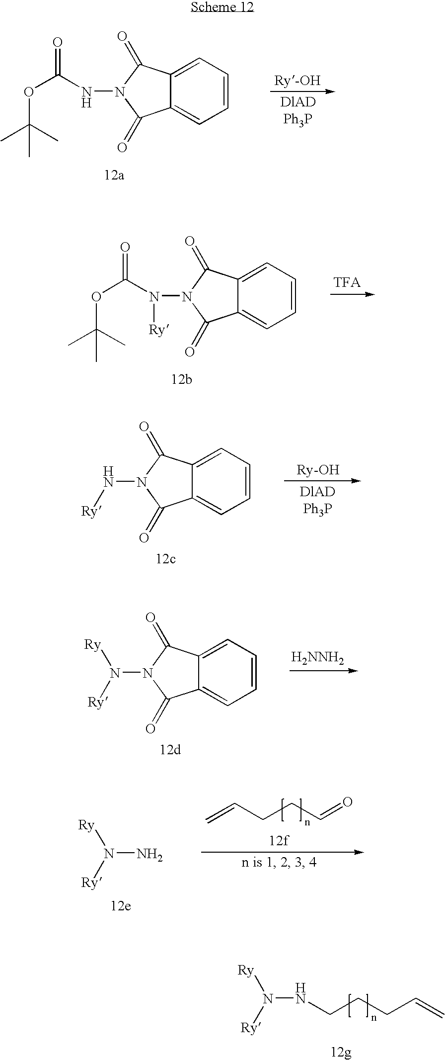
C1=CC=C2C(=C1)C(=O)N(N(C(OC(C)(C)C)=O)[Ry])C2=O.C1=CC=C2C(=C1)C(=O)N(N([Ry])[Ry])C2=O.[H2NNH2].N(CCCC=C)N([Ry])[Ry].N(N)([Ry])[Ry].C=CCCC=O.C1=CC=C2C(=C1)C(=O)N(NC(OC(C)(C)C)=O)C2=O.C1=CC=C2C(=C1)C(=O)N(N[Ry])C2=O
